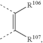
C(=C([R107])C)([R106])C
